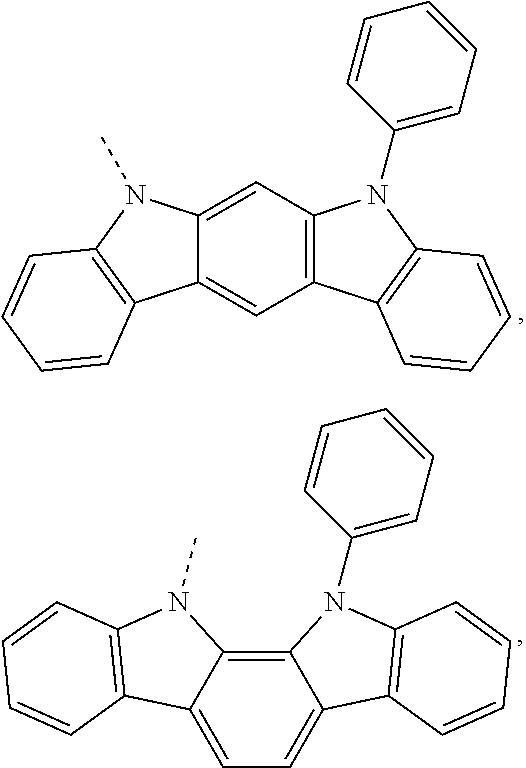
C12=C(C=C3C(=C1)C1=C(N3C)C=CC=C1)N(C1=CC=CC=C1)C1=C2C=CC=C1.C12=C3C(=CC=C1C1=C(N2C2=CC=CC=C2)C=CC=C1)C1=C(N3C)C=CC=C1
